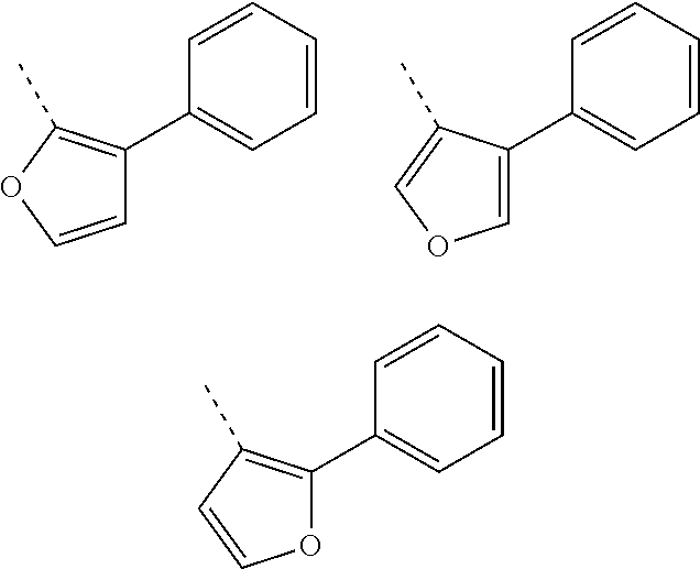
C1=COC(C)=C1C1=CC=CC=C1.C1=C(C2=CC=CC=C2)C(C)=CO1.O1C(C2=CC=CC=C2)=C(C)C=C1
